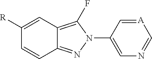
C12=C(F)N(C3=CN=C[A]=C3)N=C1C=CC([R])=C2
